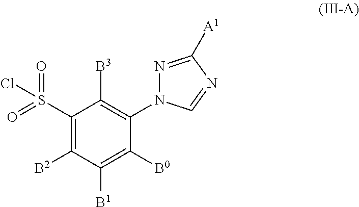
O=S(C1=C([B2])C([B1])=C([B0])C(N2N=C([A1])N=C2)=C1[B3])(=O)Cl
